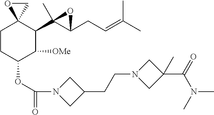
C1CC(OC(=O)N2CC(CCN3CC(C(N(C)C)=O)(C)C3)C2)C([OMe])C(C2(C)C(CC=C(C)C)O2)C12CO2
